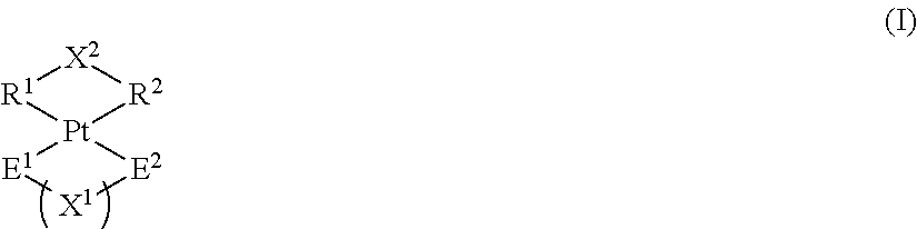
[R1]1[X2][R2][Pt]12[E1][X1][E2]2
